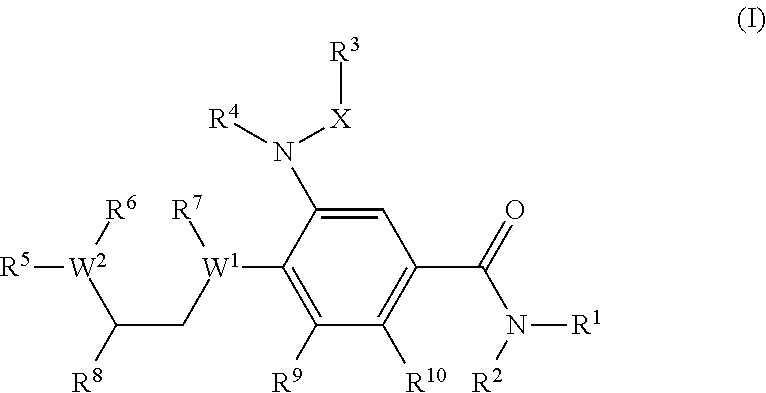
[R6][W2](C(C[W1]([R7])C1=C([R9])C([R10])=C(C(=O)N([R1])[R2])C=C1N([X][R3])[R4])[R8])[R5]
